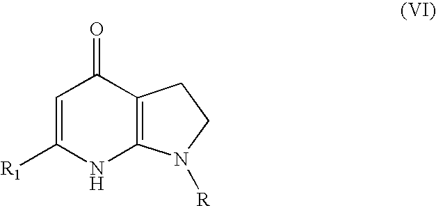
C1=C([R1])NC2=C(C1=O)CCN2[R]
